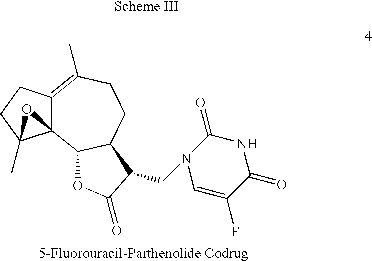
C12=C(C)CCC3C(C14C(C)(CC2)O4)OC(=O)C3CN1C=C(F)C(=O)NC1=O
